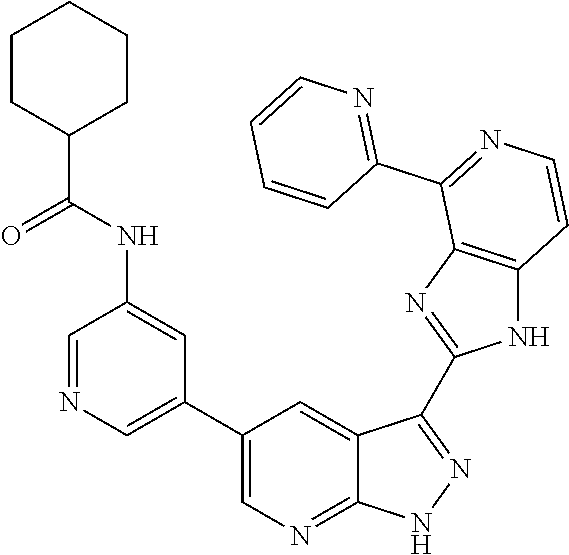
C1=NC=C(C2=CN=C3C(=C2)C(C2=NC4=C(N2)C=CN=C4C2=NC=CC=C2)=NN3)C=C1NC(C1CCCCC1)=O
